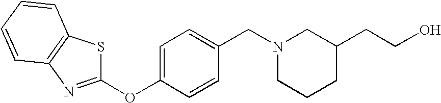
C1=C(OC2=NC3=C(S2)C=CC=C3)C=CC(CN2CCCC(CCO)C2)=C1
